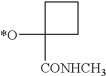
C1C([*O])([CONHCH3])CC1
